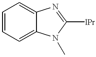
C1=CC=C2C(=C1)N=C([lPr])N2C
